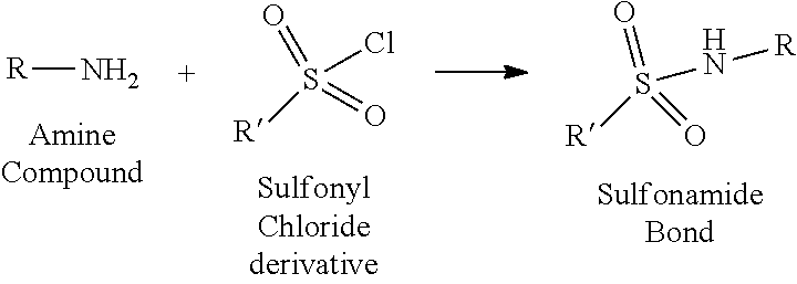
N[R].S(Cl)(=O)([R])=O.S(N[R])(=O)([R])=O
